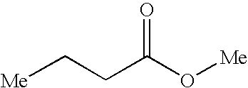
C(CC(O[Me])=O)[Me]
